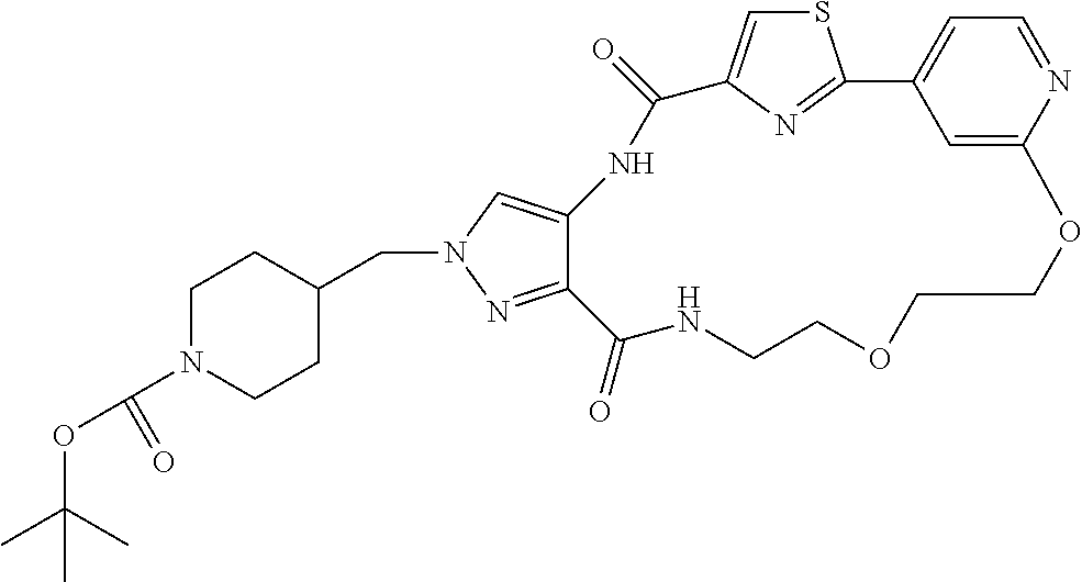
C(C1CCN(C(OC(C)(C)C)=O)CC1)N1C=C2C(=N1)C(=O)NCCOCCOC1=CC(=CC=N1)C1=NC(=CS1)C(=O)N2
